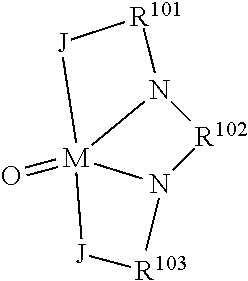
O=[M]123[J][R103]N1[R102]N2[R101][J]3
